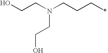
OCCN(CCCC)CCO
